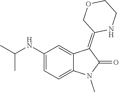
C1(NC(C)C)=CC=C2C(=C1)C(=C1NCCOC1)C(=O)N2C
